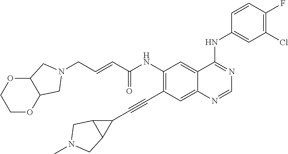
C(NC1=C(C#CC2C3C2CN(C)C3)C=C2C(=C1)C(NC1=CC(Cl)=C(F)C=C1)=NC=N2)(=O)C=CCN1CC2OCCOC2C1
